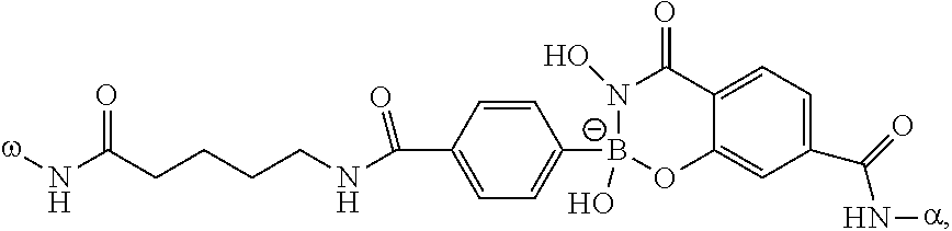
[w]NC(CCCCNC(C1=CC=C([B-]2(O)OC3=CC(C(=O)N[a])=CC=C3C(=O)N2O)C=C1)=O)=O
